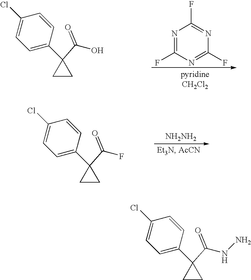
N1=C(F)N=C(F)N=C1F.C1(Cl)=CC=C(C2(C(O)=O)CC2)C=C1.[NH2NH2].C1(Cl)=CC=C(C2(C(F)=O)CC2)C=C1.N(N)C(=O)C1(C2=CC=C(Cl)C=C2)CC1
